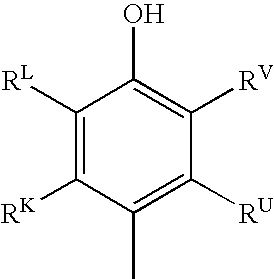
C1([RL])=C([RK])C(C)=C([RU])C([RV])=C1O
